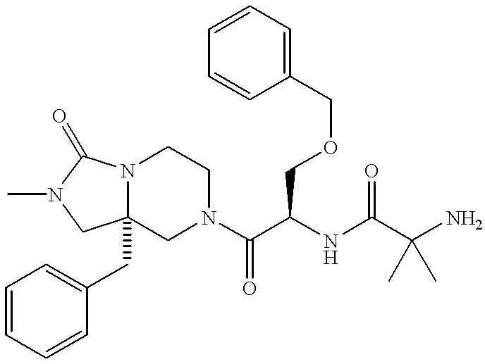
C1=CC=CC(CC23N(C(=O)N(C)C2)CCN(C(C(NC(C(N)(C)C)=O)COCC2=CC=CC=C2)=O)C3)=C1
